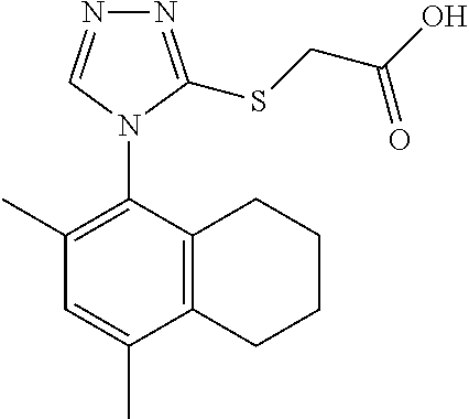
C12=C(C(N3C=NN=C3SCC(O)=O)=C(C)C=C1C)CCCC2
